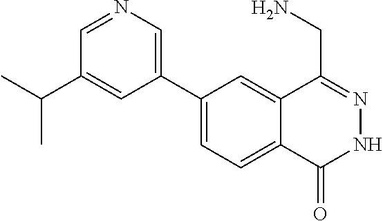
C1(C2=CN=CC(C(C)C)=C2)=CC=C2C(=C1)C(CN)=NNC2=O
